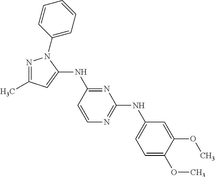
N1=C(C)C=C(NC2=NC(NC3=CC=C(OC)C(OC)=C3)=NC=C2)N1C1=CC=CC=C1
